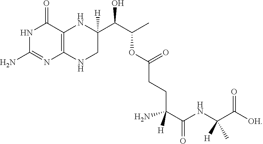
N1C(N)=NC2=C(C1=O)NC(C(C(C)OC(CCC(C(NC(C([OH])=O)([H])C)=O)(N)[H])=O)O)([H])CN2
